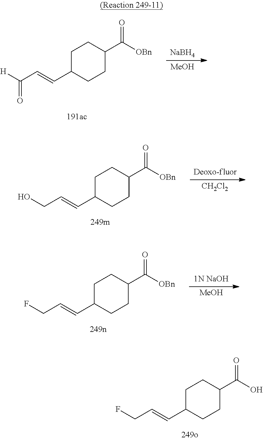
C1C(C=CC([H])=O)CCC(C([OBn])=O)C1.[NaBH4].[MeOH].C1C(C=CCO)CCC(C([OBn])=O)C1.[Deoxo-fluor].[CH2Cl2].C1C(C=CCF)CCC(C([OBn])=O)C1.[1N NaOH].[MeOH].C1C(C=CCF)CCC(C(O)=O)C1
